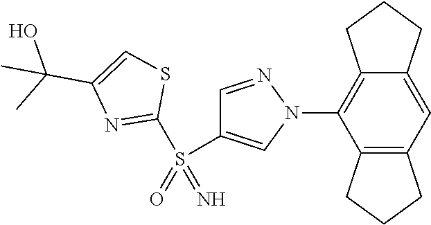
C12=C(N3N=CC(S(C4=NC(C(C)(O)C)=CS4)(=N)=O)=C3)C3=C(C=C1CCC2)CCC3
